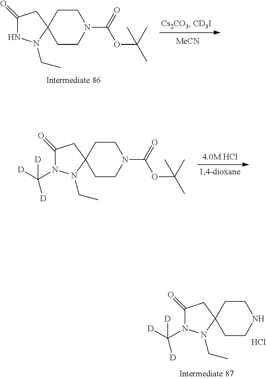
[MeCN].C1CN(C(=O)OC(C)(C)C)CCC12N(CC)NC(=O)C2.C1CN(C(=O)OC(C)(C)C)CCC12N(CC)N(C([D])([D])[D])C(=O)C2.C1CNCCC12N(CC)N(C([D])([D])[D])C(=O)C2.Cl
